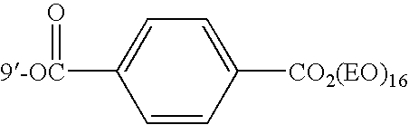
C1=CC([CO2(EO)16])=CC=C1[9-OC]=O
